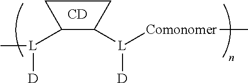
C1([L](C)[D])C([L]([D])[Comonomer]C)CC1.[CD]
